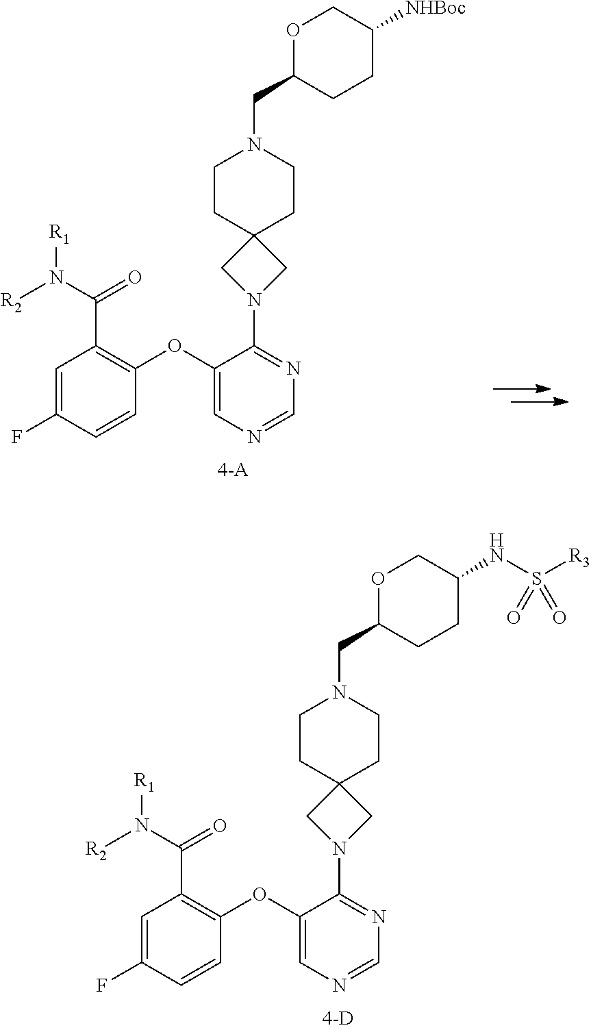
C1=C(F)C=CC(OC2=CN=CN=C2N2CC3(C2)CCN(CC2CCC(NS([R3])(=O)=O)CO2)CC3)=C1C(=O)N([R2])[R1].C1=C(F)C=CC(OC2=CN=CN=C2N2CC3(C2)CCN(CC2CCC([NHBoc])CO2)CC3)=C1C(=O)N([R2])[R1]
